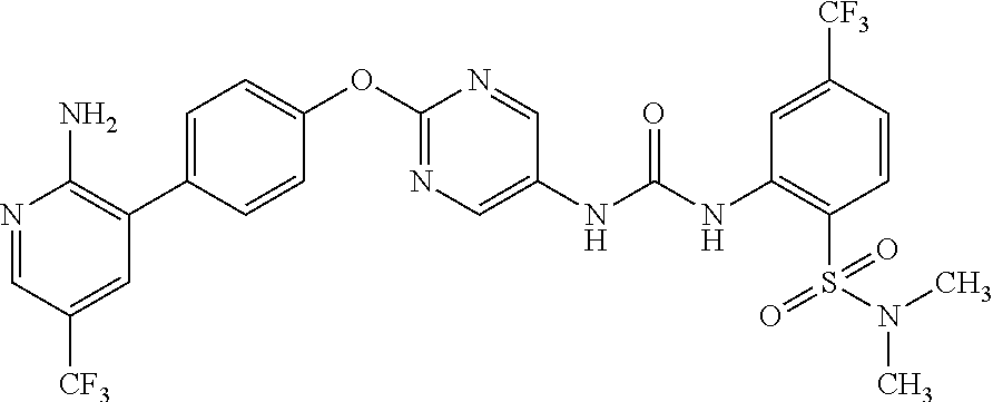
C1=CC(C2=C(N)N=CC([CF3])=C2)=CC=C1OC1=NC=C(NC(NC2=C(S(=O)(=O)N(C)C)C=CC([CF3])=C2)=O)C=N1
